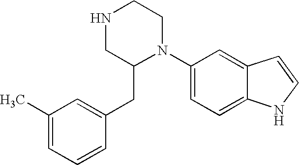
C1(C)=CC=CC(CC2N(C3=CC=C4C(=C3)C=CN4)CCNC2)=C1
